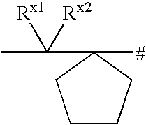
CC([Rx2])([Rx1])C1([#])CCCC1
